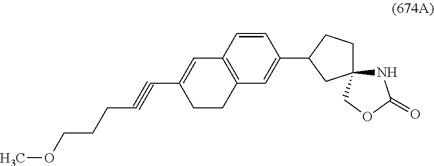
C1CC(C2=CC3=C(C=C2)C=C(C#CCCCOC)CC3)CC12NC(=O)OC2
